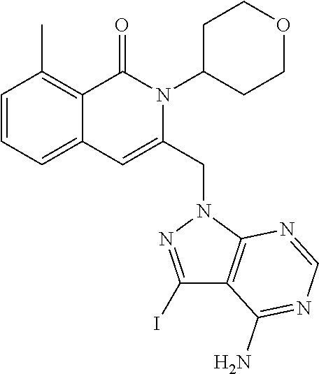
C1=CC=C2C(=C1C)C(=O)N(C1CCOCC1)C(CN1C3=C(C(N)=NC=N3)C(I)=N1)=C2
